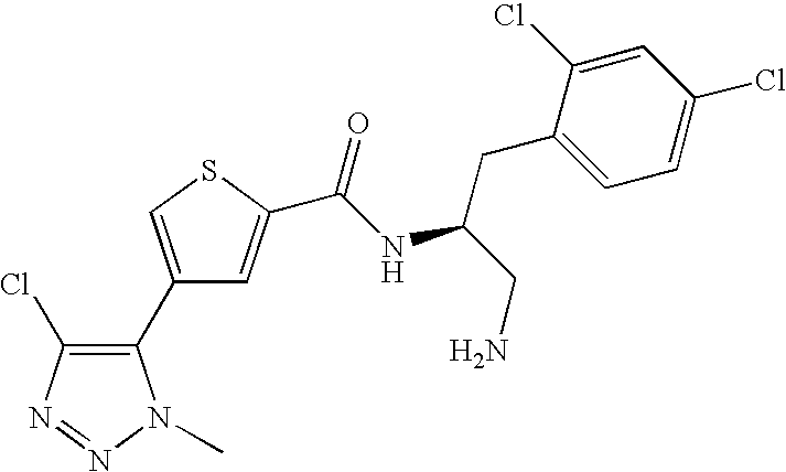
C1(C2=C(Cl)N=NN2C)=CSC(C(NC(CN)CC2=CC=C(Cl)C=C2Cl)=O)=C1
